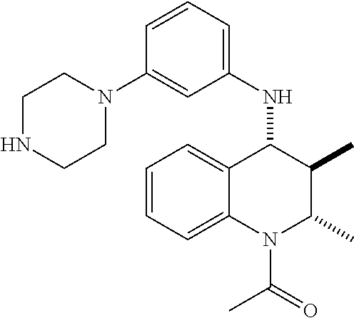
C1=CC=C2C(=C1)C(NC1=CC=CC(N3CCNCC3)=C1)C(C)C(C)N2C(C)=O
